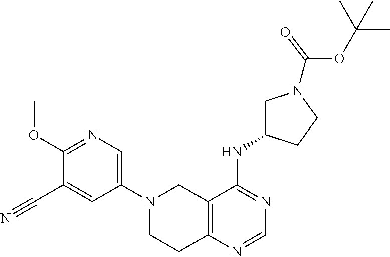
C12=C(N=CN=C1NC1CN(C(OC(C)(C)C)=O)CC1)CCN(C1=CN=C(OC)C(C#N)=C1)C2
